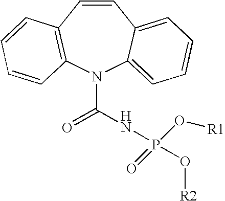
C1=CC2=C(N(C(NP(O[R2])(=O)O[R1])=O)C3=CC=CC=C13)C=CC=C2
